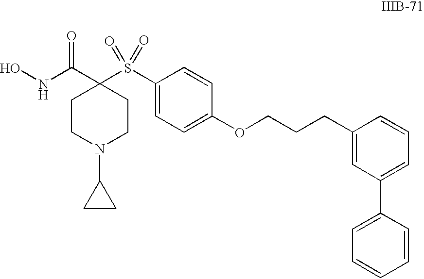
ONC(C1(S(C2=CC=C(OCCCC3=CC(C4=CC=CC=C4)=CC=C3)C=C2)(=O)=O)CCN(C2CC2)CC1)=O
